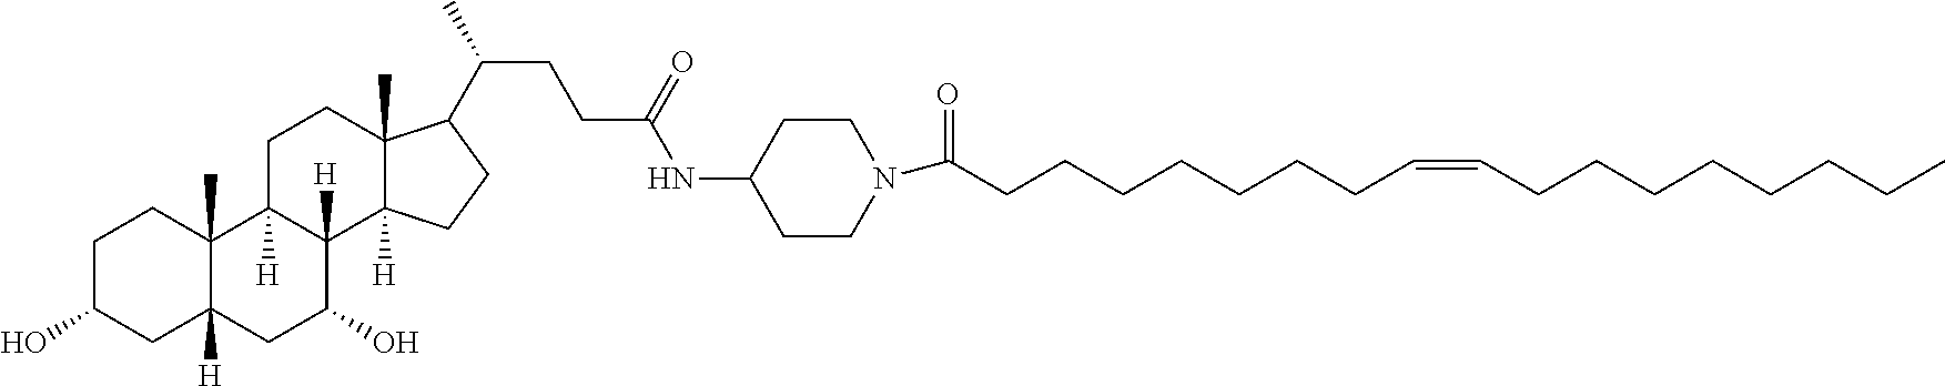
C1C(O)CC2([H])C(C)(C1)C1([H])C([H])(C(O)C2)C2([H])C(C)(CC1)C(C(CCC(NC1CCN(C(=O)CCCCCCCC=CCCCCCCCC)CC1)=O)C)CC2
